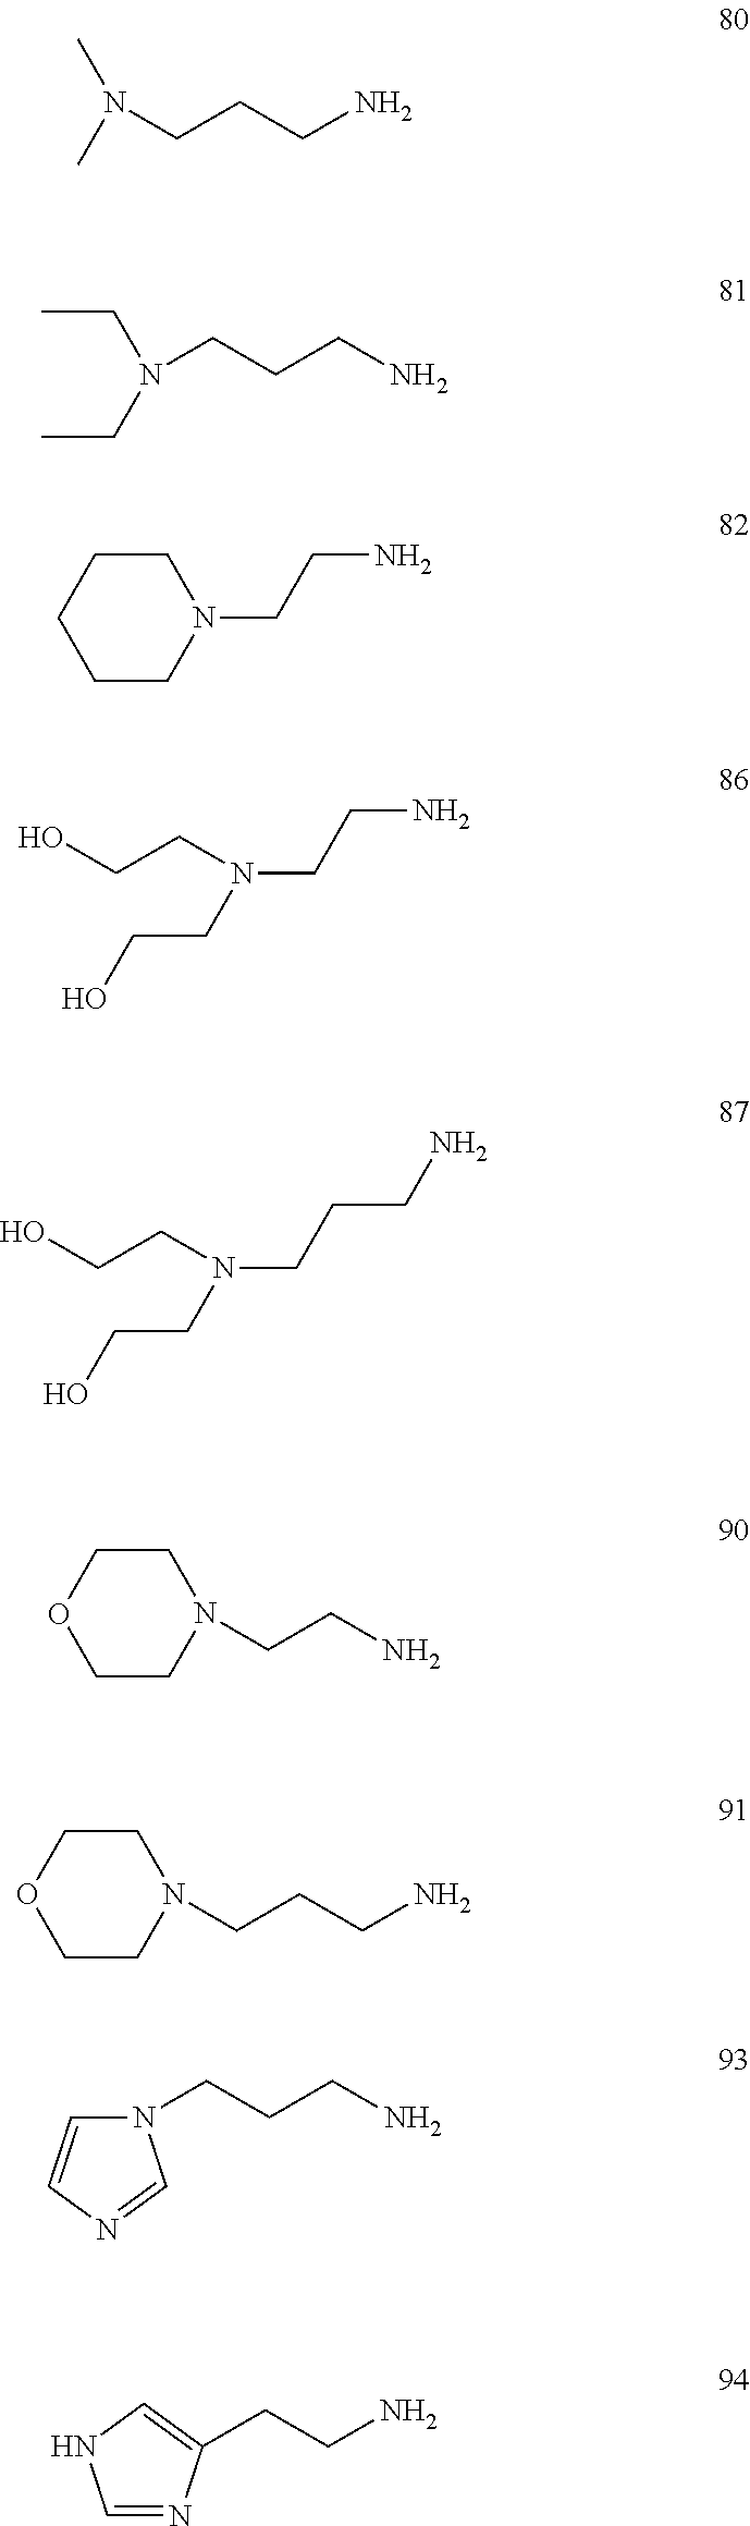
CN(C)CCCN.CCN(CCCN)CC.C1CCCCN1CCN.N(CCN)(CCO)CCO.N(CCCN)(CCO)CCO.C1COCCN1CCN.C1COCCN1CCCN.N1(CCCN)C=CN=C1.C1=NC(CCN)=CN1
